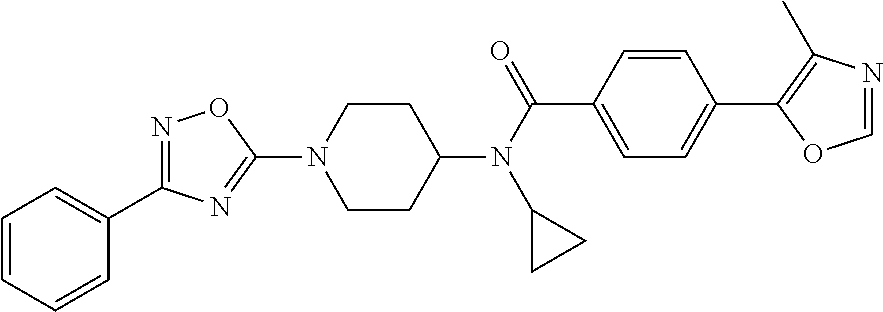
C1CC(N(C(C2=CC=C(C3=C(C)N=CO3)C=C2)=O)C2CC2)CCN1C1=NC(C2=CC=CC=C2)=NO1
